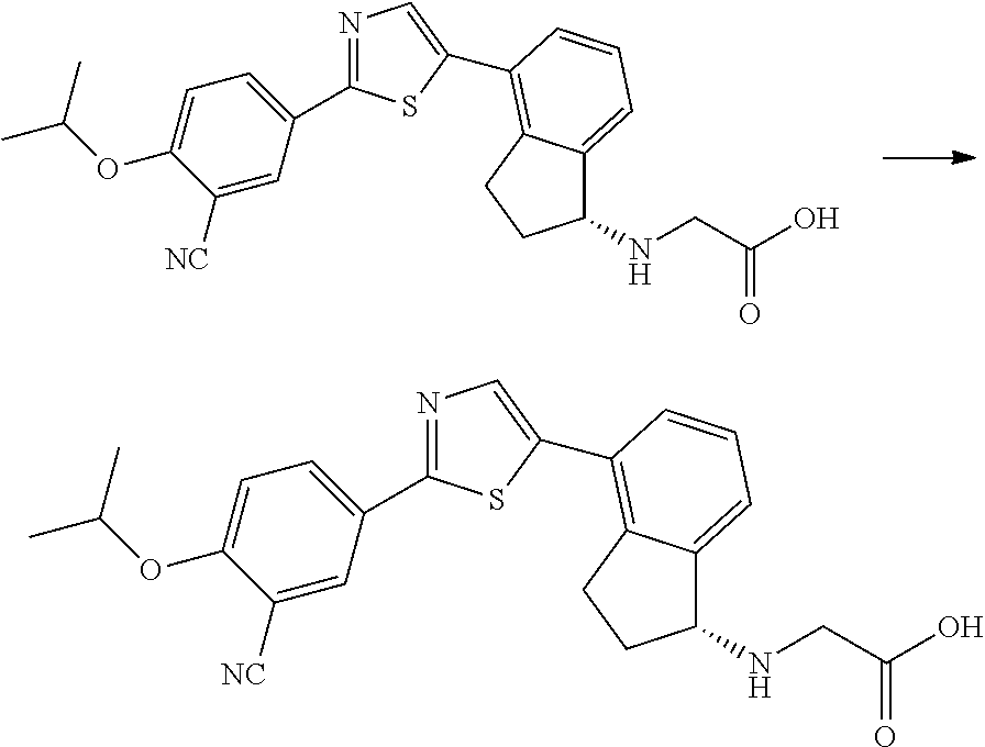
N1=C(C2=CC=C(OC(C)C)C([NC])=C2)SC(C2=C3C(=CC=C2)C(NCC(=O)O)CC3)=C1.N1=C(C2=CC=C(OC(C)C)C([NC])=C2)SC(C2=C3C(=CC=C2)C(NCC(=O)O)CC3)=C1
